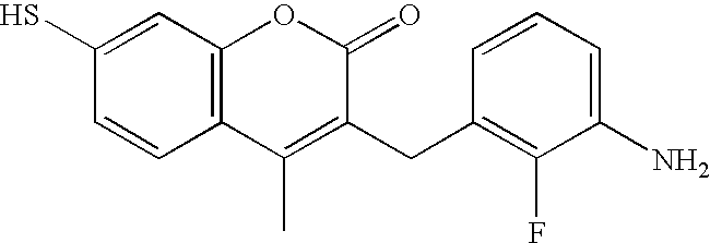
C1(S)=CC2=C(C=C1)C(C)=C(CC1=C(F)C(N)=CC=C1)C(=O)O2
